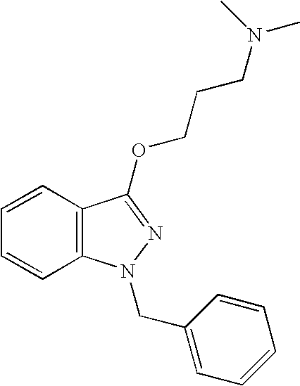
C1=CC=CC2=C1C(OCCCN(C)C)=NN2CC1=CC=CC=C1
